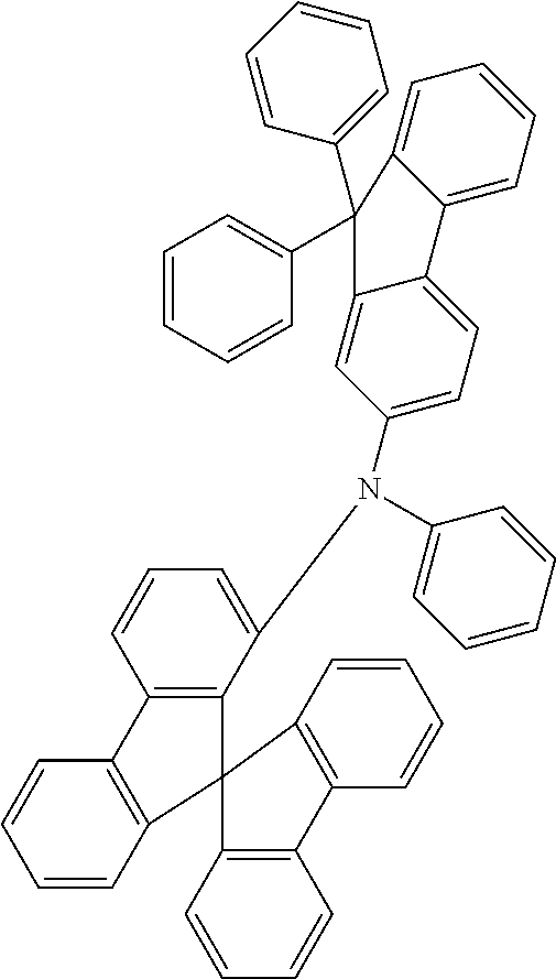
C12=C(C(N(C3=CC=CC=C3)C3=CC=C4C(=C3)C(C3=CC=CC=C3)(C3=CC=CC=C3)C3=CC=CC=C43)=CC=C1)C1(C3=C2C=CC=C3)C2=C(C=CC=C2)C2=C1C=CC=C2
